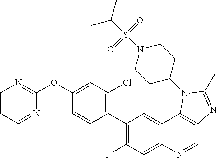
C1=CC=NC(OC2=CC(Cl)=C(C3=C(F)C=C4C(=C3)C3=C(C=N4)N=C(C)N3C3CCN(S(C(C)C)(=O)=O)CC3)C=C2)=N1
